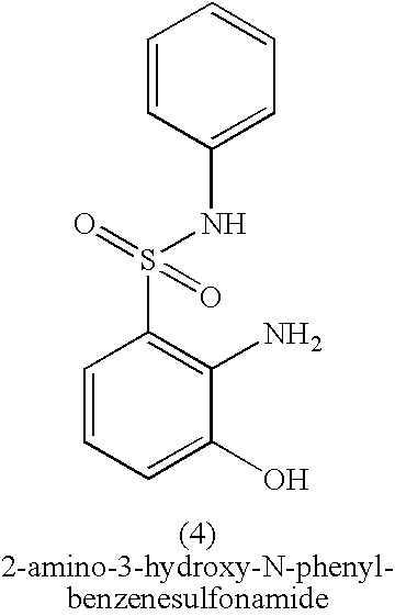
C1=CC=C(O)C(N)=C1S(=O)(NC1=CC=CC=C1)=O
